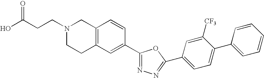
C12=C(C=C(C3=NN=C(C4=CC=C(C5=CC=CC=C5)C([CF3])=C4)O3)C=C1)CCN(CCC(O)=O)C2
